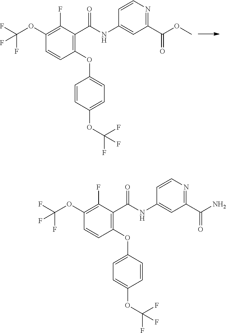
O(C1=C(F)C(C(NC2=CC(C(=O)OC)=NC=C2)=O)=C(OC2=CC=C(OC(F)(F)F)C=C2)C=C1)C(F)(F)F.O(C1=C(F)C(C(NC2=CC(C(=O)N)=NC=C2)=O)=C(OC2=CC=C(OC(F)(F)F)C=C2)C=C1)C(F)(F)F
